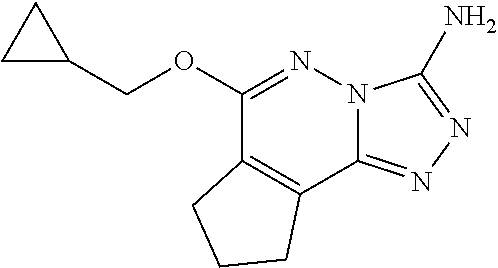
C1(OCC2CC2)=NN2C(=NN=C2N)C2=C1CCC2
